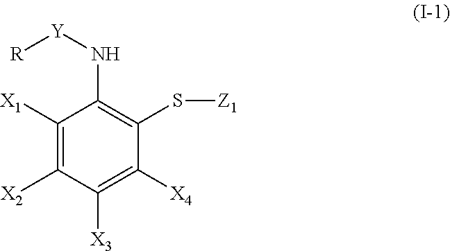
C1([X1])=C([X2])C([X3])=C([X4])C(S[Z1])=C1N[Y][R]
